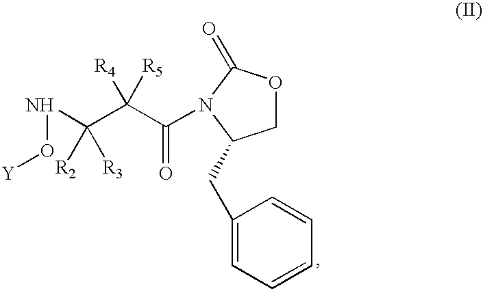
C1OC(=O)N(C(C(C(NO[Y])([R3])[R2])([R5])[R4])=O)C1CC1=CC=CC=C1
